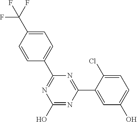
N1=C(C2=CC=C(C(F)(F)F)C=C2)N=C(C2=CC(O)=CC=C2Cl)N=C1O
